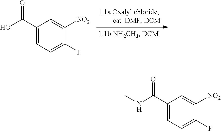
C1(C(O)=O)=CC=C(F)C([NO2])=C1.C1(C(NC)=O)=CC=C(F)C([NO2])=C1
